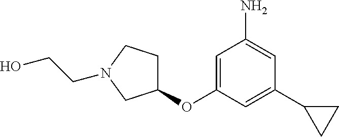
C1=C(OC2CCN(CCO)C2)C=C(C2CC2)C=C1N
